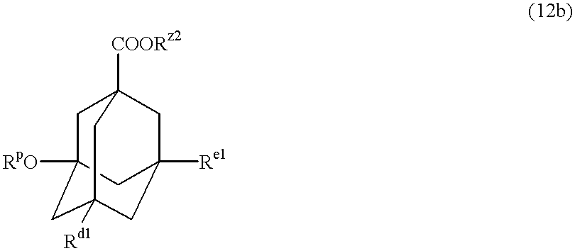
C1C2([RpO])CC3([Rd1])CC([Re1])(CC1([COORz2])C3)C2
